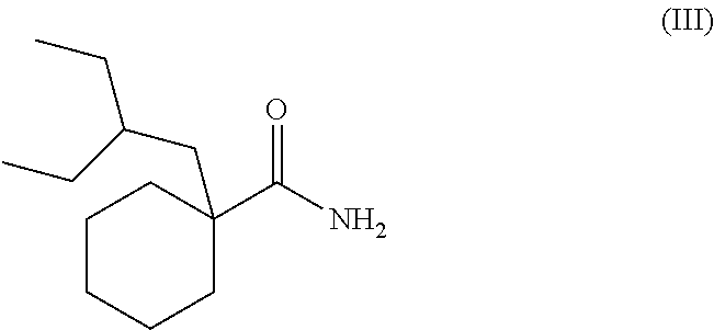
C1CCCC(C(N)=O)(CC(CC)CC)C1
